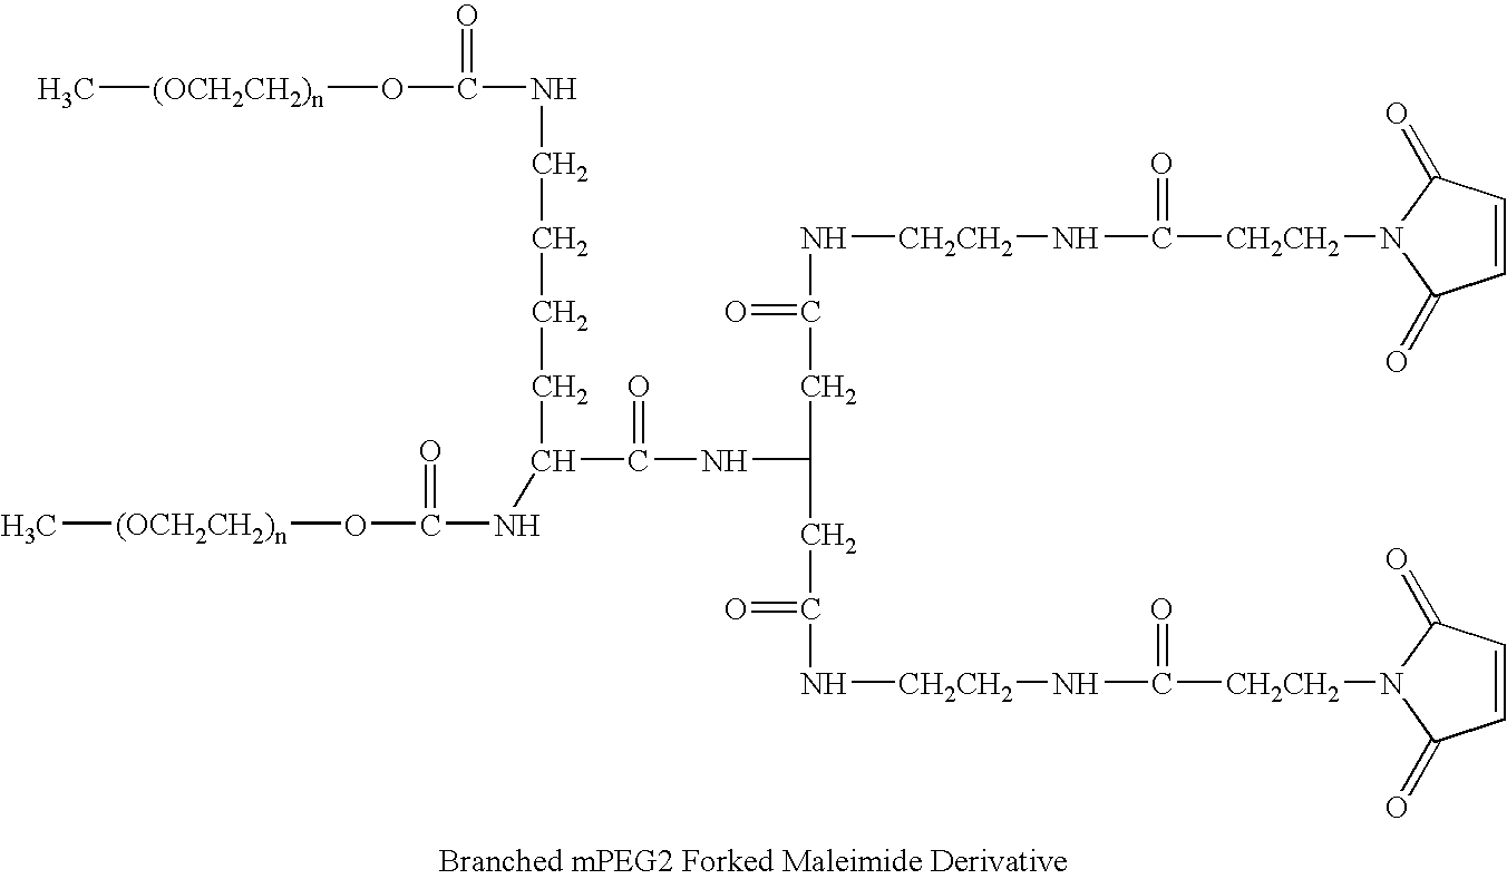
C(N[CH2CH2]NC([CH2CH2]N1C(=O)C=CC1=O)=O)(CC(CC(N[CH2CH2]NC([CH2CH2]N1C(=O)C=CC1=O)=O)=O)NC(C(CCCCNC(O[(OCH2CH2)n]C)=O)NC(O[(OCH2CH2)n]C)=O)=O)=O
